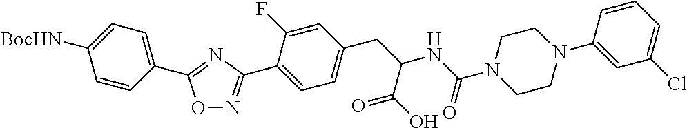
C1(C2=NC(C3=CC=C(CC(NC(N4CCN(C5=CC(Cl)=CC=C5)CC4)=O)C(O)=O)C=C3F)=NO2)=CC=C([BocHN])C=C1
